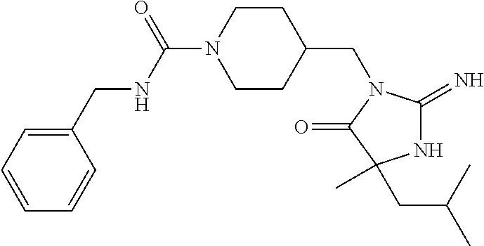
C1CC(CN2C(=N)NC(C)(CC(C)C)C2=O)CCN1C(NCC1=CC=CC=C1)=O
